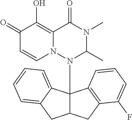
C1(=O)C=CN2C(=C1O)C(=O)N(C)C(C)N2C12C(CC3=C1C=CC=C3F)CC1=CC=CC=C21
